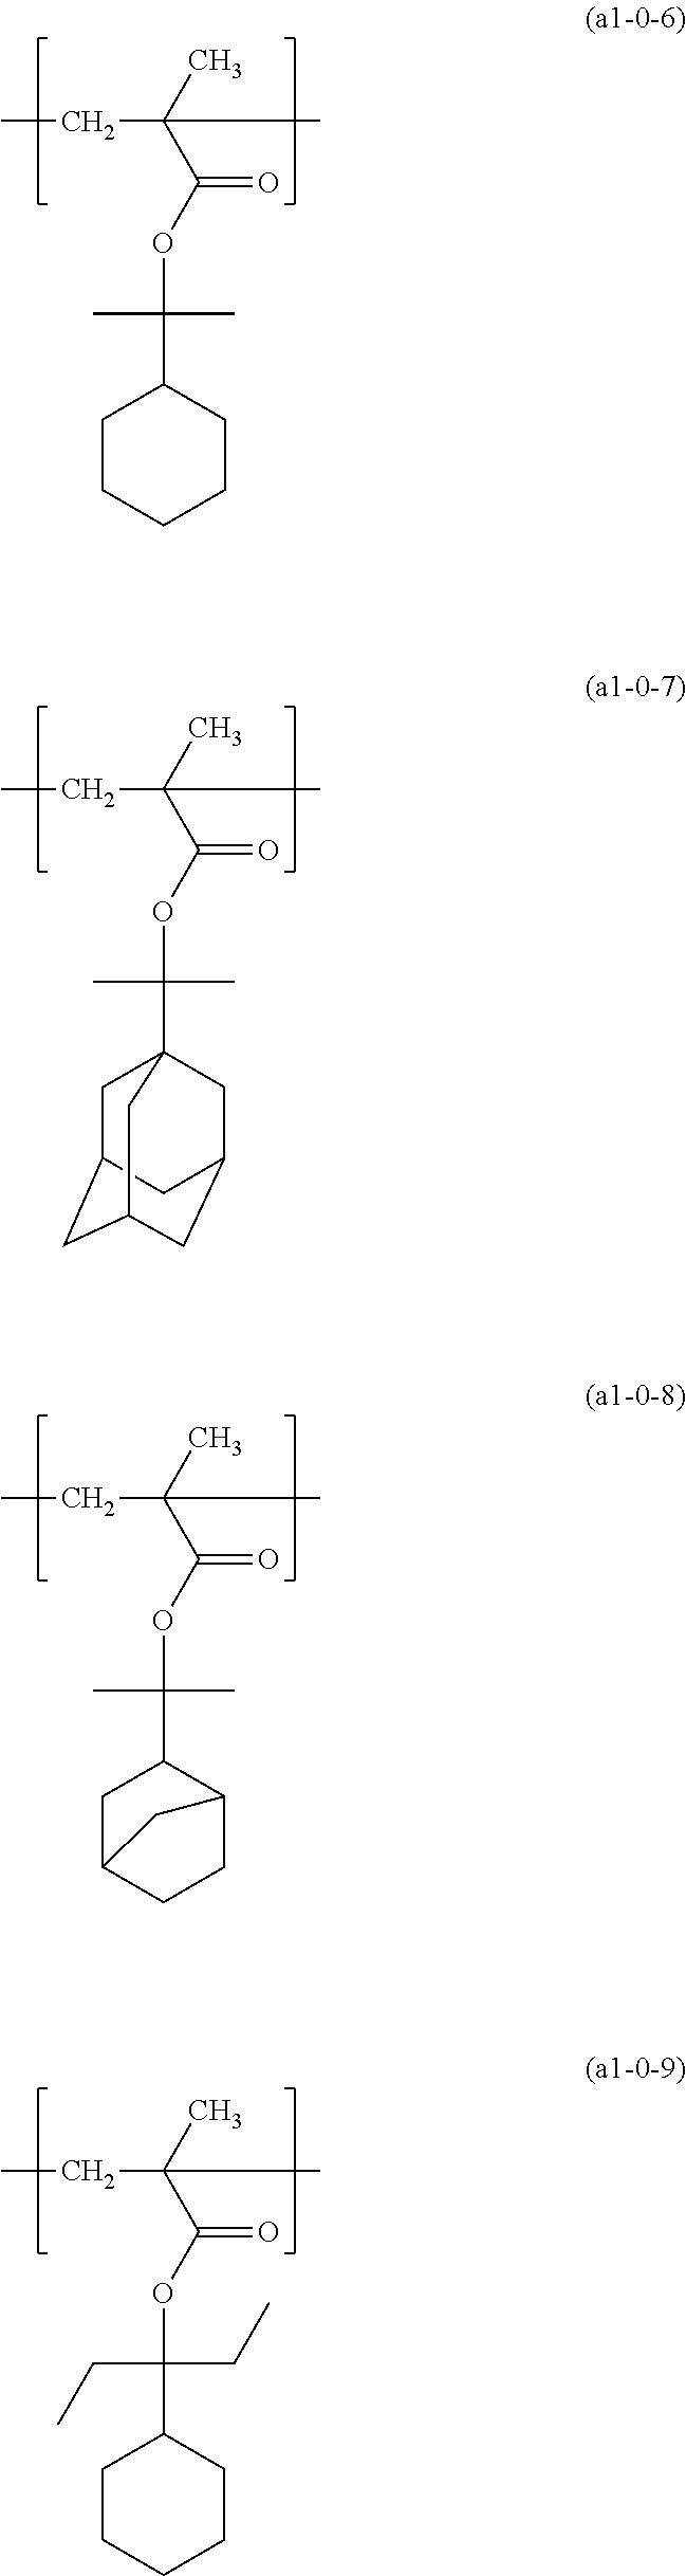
CCC(C(OC(C1CCCCC1)(C)C)=O)(C)C.CCC(C(OC(C)(C)C1CC2CCC1C2)=O)(C)C.CCC(C(OC(CC)(CC)C1CCCCC1)=O)(C)C.CCC(C(OC(C)(C)C12CC3CC(CC(C1)C3)C2)=O)(C)C
